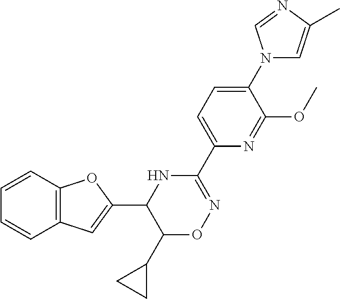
C1=CC2=C(C=C1)C=C(C1C(C3CC3)ON=C(C3=CC=C(N4C=C(C)N=C4)C(OC)=N3)N1)O2
